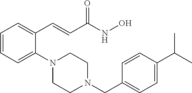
C1=CC=C(N2CCN(CC3=CC=C(C(C)C)C=C3)CC2)C(C=CC(NO)=O)=C1
